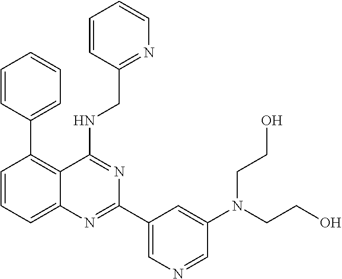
C1=CC=C2C(=C1C1=CC=CC=C1)C(NCC1=NC=CC=C1)=NC(C1=CN=CC(N(CCO)CCO)=C1)=N2
